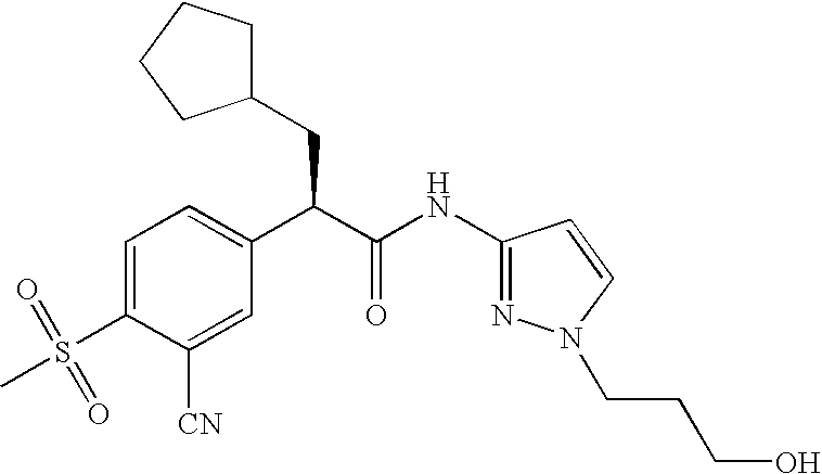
C1=C(S(=O)(C)=O)C([CN])=CC(C(C(NC2=NN(CCCO)C=C2)=O)CC2CCCC2)=C1
